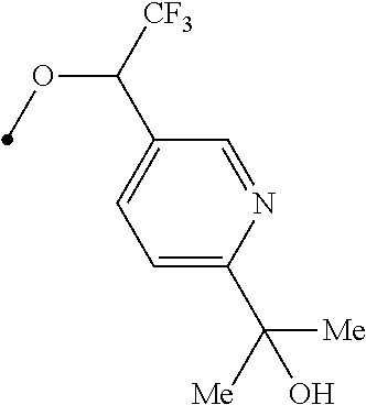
C1=C(C([Me])([Me])O)N=CC(C([CF3])OC)=C1
